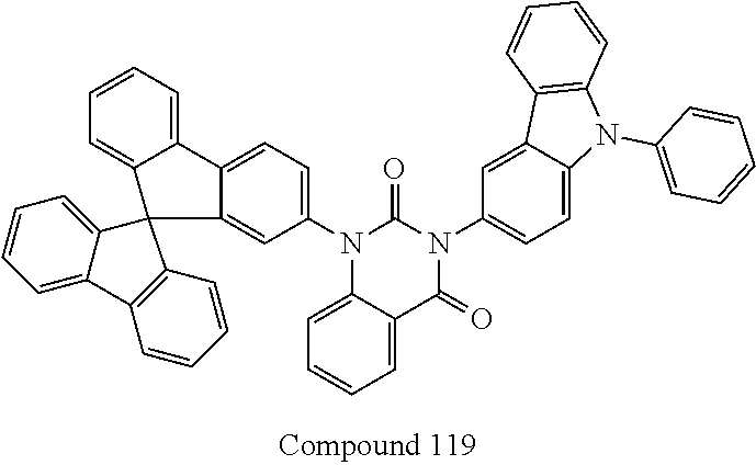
C1=CC=C2C(=C1)C1=CC=C(N3C4=CC=CC=C4C(=O)N(C4=CC=C5C(=C4)C4=C(N5C5=CC=CC=C5)C=CC=C4)C3=O)C=C1C21C2=CC=CC=C2C2=C1C=CC=C2
